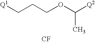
C(CCOC([Q2])C)[Q1].[CF]
